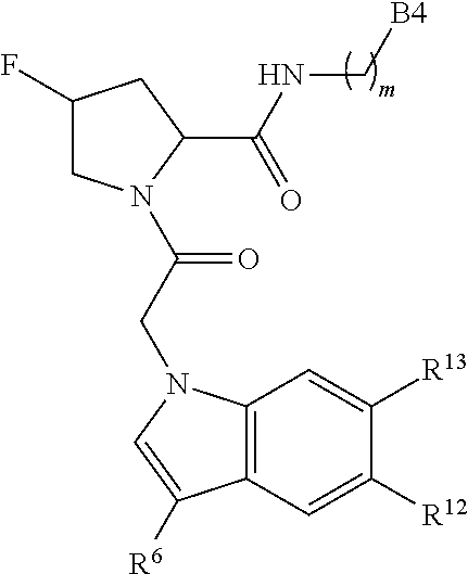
C1(F)CN(C(CN2C3=C(C=C([R12])C([R13])=C3)C([R6])=C2)=O)C(C(NC[B4])=O)C1
